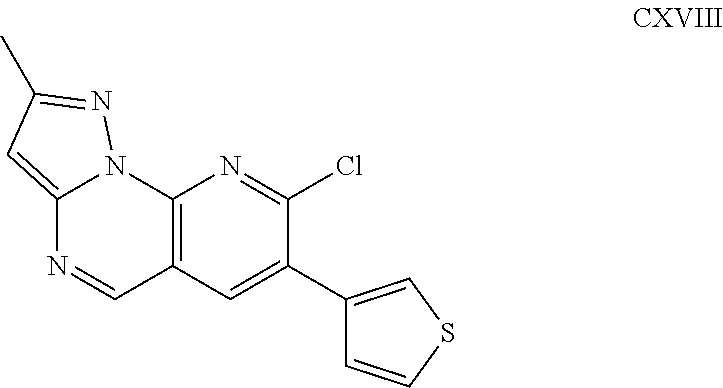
C12=C(C=C(C3=CSC=C3)C(Cl)=N1)C=NC1=CC(C)=NN21
